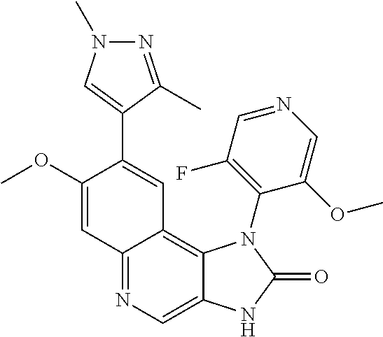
C12=NC=C3C(=C1C=C(C1=CN(C)N=C1C)C(OC)=C2)N(C1=C(F)C=NC=C1OC)C(=O)N3
